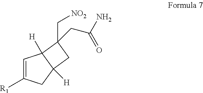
C1=C([R1])CC2([H])C1([H])C(C[NO2])(CC(N)=O)C2
